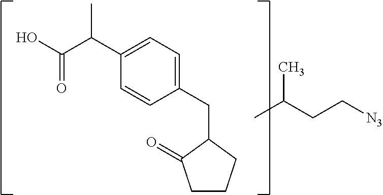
C1(C(C(O)=O)C)=CC=C(CC2C(=O)CCC2)C=C1.CC(CC[N3])C
